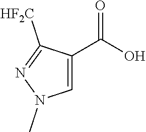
C1=C(C(O)=O)C([HF2C])=NN1C
